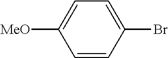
C1([MeO])=CC=C(Br)C=C1
